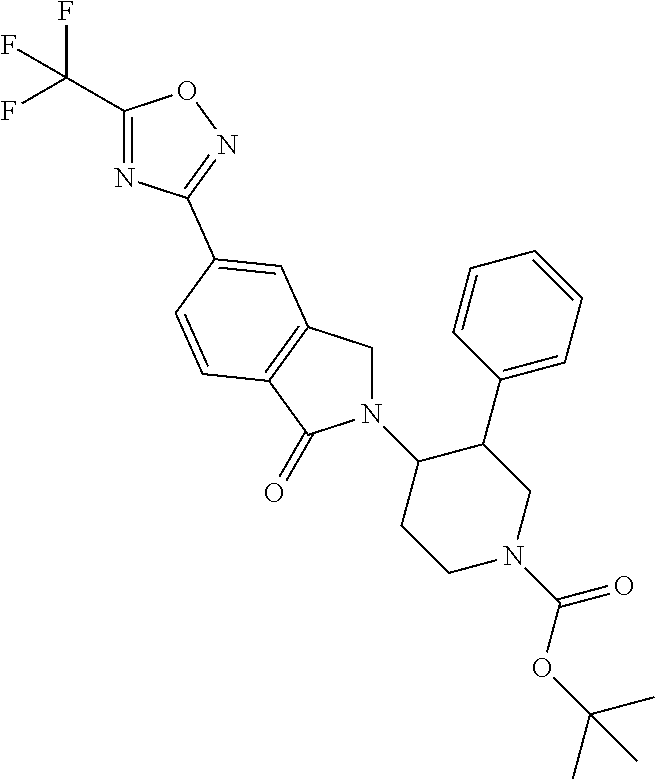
C1N(C2CCN(C(=O)OC(C)(C)C)CC2C2=CC=CC=C2)C(=O)C2=C1C=C(C1=NOC(C(F)(F)F)=N1)C=C2
